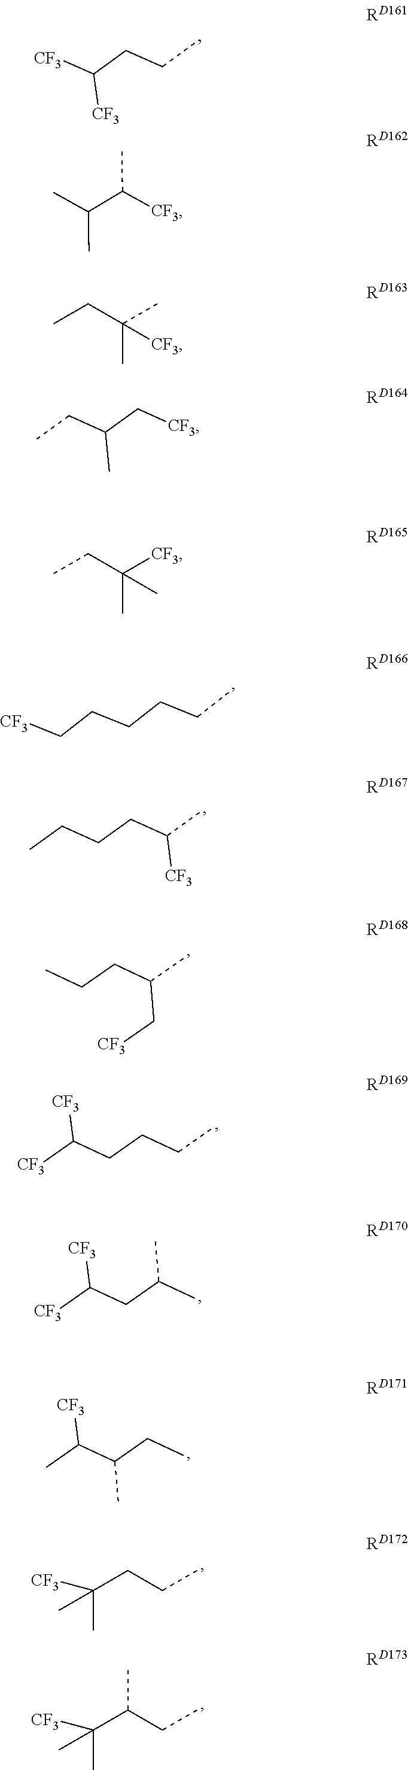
[CF3]C(CCC)[CF3].CC(C([CF3])C)C.[CF3]CCCCCC.CCCCC(C)[CF3].C(CC(C[CF3])C)C.[CF3]C(CCCC)[CF3].[CF3]C(CC(C)C)[CF3].CC(C(CC)C)[CF3].C(CCC)(C)(C)[CF3].C(C(CC)C)(C)(C)[CF3].CCC(C)([CF3])C.CCC(C[CF3])C.CCC(C)([CF3])C
